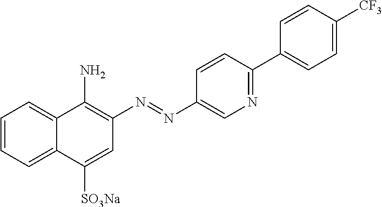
C1=CC=C2C(=C1)C(N)=C(N=NC1=CN=C(C3=CC=C([CF3])C=C3)C=C1)C=C2[SO3Na]
